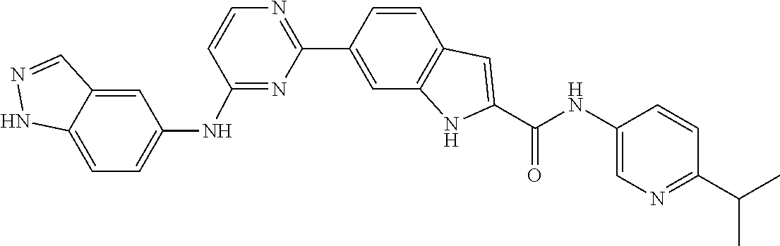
C1=CC2=C(C=C1C1=NC=CC(NC3=CC=C4NN=CC4=C3)=N1)NC(C(=O)NC1=CN=C(C(C)C)C=C1)=C2
